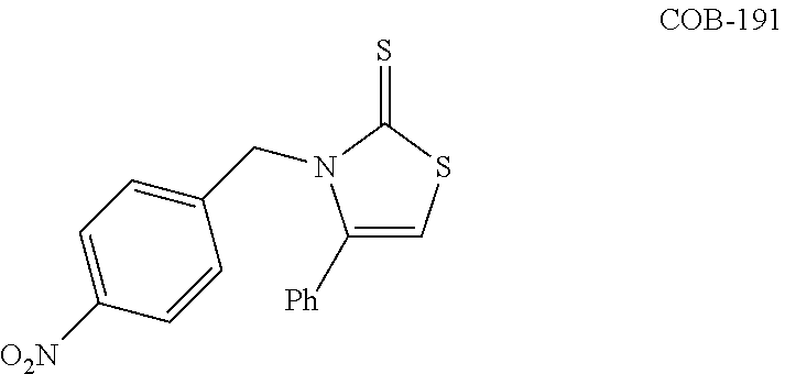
C1([Ph])=CSC(=S)N1CC1=CC=C([O2N])C=C1
